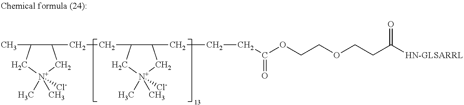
C1(CCC2C(C)C[N+](C)(C)([Cl-])C2)C(CCCC(OCCOCCC([HN-GLSARRL])=O)=O)C[N+](C)(C)([Cl-])C1
